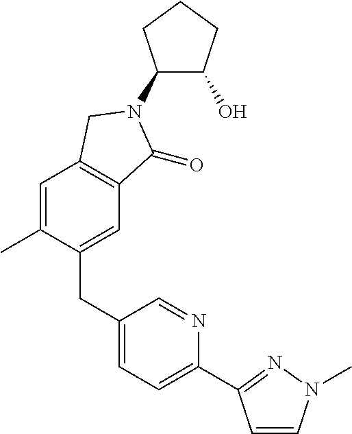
C1(N2C(=O)C3=C(C=C(C)C(CC4=CC=C(C5=NN(C)C=C5)N=C4)=C3)C2)C(O)CCC1
